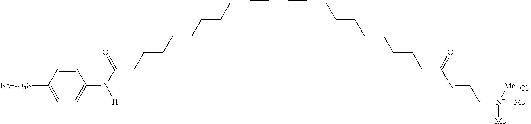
C1(N(C(=O)CCCCCCCCC#CC#CCCCCCCCCC(NCC[N+]([Me])([Me])[Me])=O)[H])=CC=C([Na+-O3S])C=C1.[Cl-]
